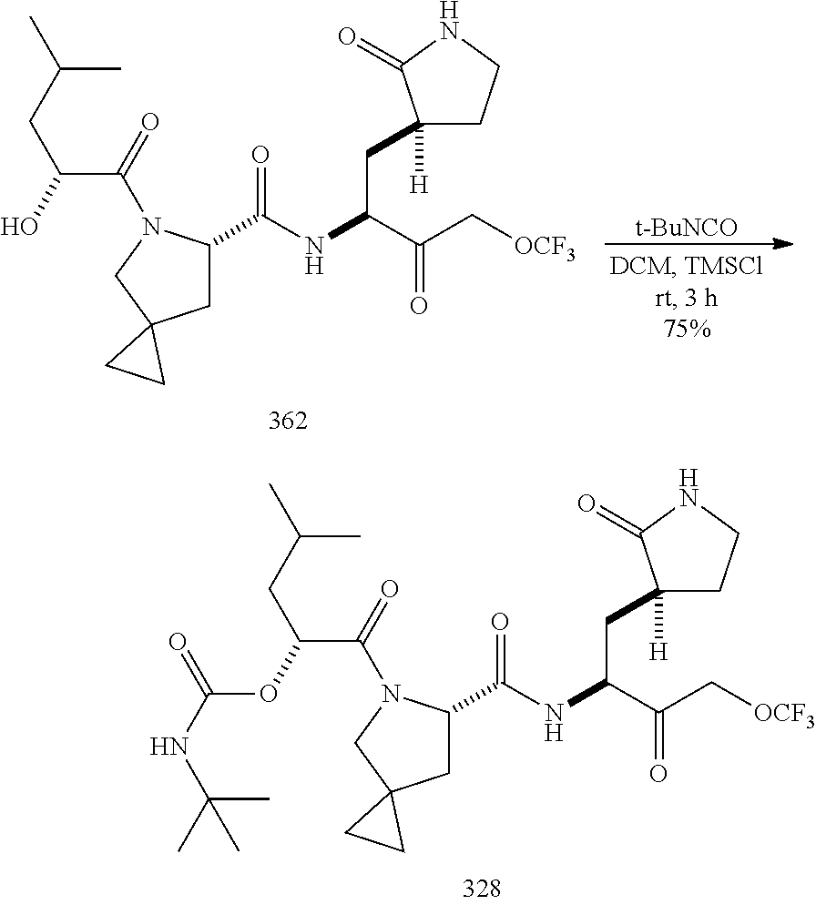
C1C(C(NC(C(C[OCF3])=O)CC2([H])CCNC2=O)=O)N(C(=O)C(OC(NC(C)(C)C)=O)CC(C)C)CC12CC2.C1C(C(NC(C(C[OCF3])=O)CC2([H])CCNC2=O)=O)N(C(=O)C(O)CC(C)C)CC12CC2.[t-BuNCO]
